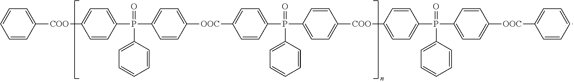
C1([COO]C2=CC=C(P(C3=CC=C([OOC]C4=CC=C(P(C5=CC=C([COO]C6=CC=C(P(C7=CC=C([OOC]C8=CC=CC=C8)C=C7)(=O)C7=CC=CC=C7)C=C6)C=C5)(=O)C5=CC=CC=C5)C=C4)C=C3)(=O)C3=CC=CC=C3)C=C2)=CC=CC=C1
